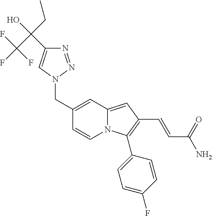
C1(CN2N=NC(C(CC)(C(F)(F)F)O)=C2)=CC2=CC(C=CC(N)=O)=C(C3=CC=C(F)C=C3)N2C=C1
